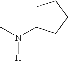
C1C(N(C)[H])CCC1
